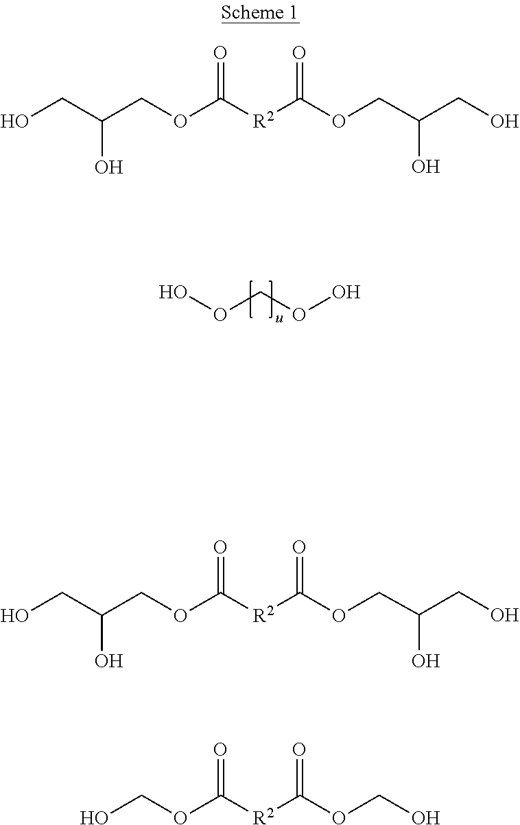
OOCOO.O(CC(CO)O)C([R2]C(=O)OCC(CO)O)=O.O(CC(CO)O)C(=O)[R2]C(OCC(CO)O)=O.C([R2]C(=O)OCO)(=O)OCO
